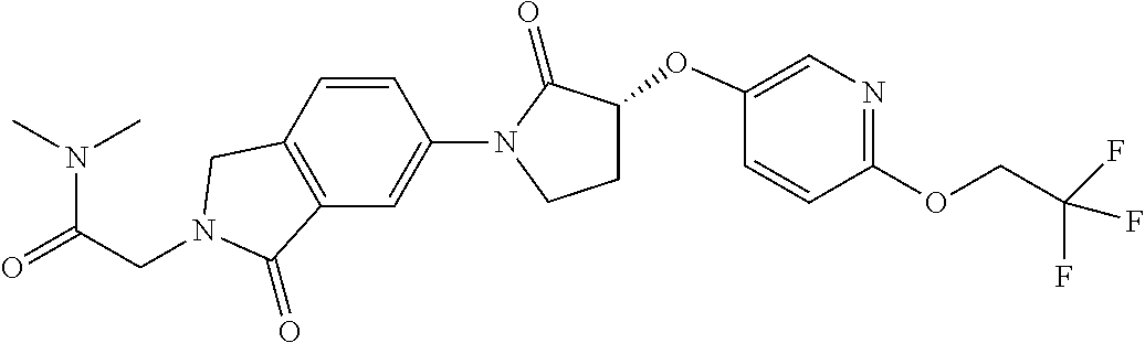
N(C(=O)CN1CC2=C(C=C(N3C(=O)C(OC4=CN=C(OCC(F)(F)F)C=C4)CC3)C=C2)C1=O)(C)C
